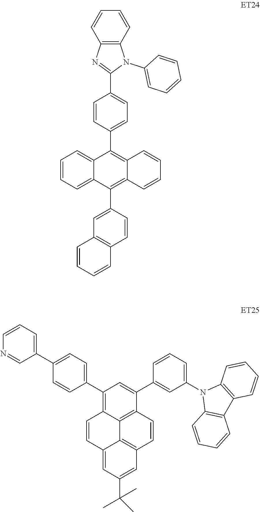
C1=CC=CC2=C1N=C(C1=CC=C(C3=C4C(=C(C5=CC6=C(C=C5)C=CC=C6)C5=CC=CC=C53)C=CC=C4)C=C1)N2C1=CC=CC=C1.C12=C3C4=C(C(C5=CC(N6C7=C(C8=C6C=CC=C8)C=CC=C7)=CC=C5)=CC(C5=CC=C(C6=CC=CN=C6)C=C5)=C4C=CC3=CC(C(C)(C)C)=C1)C=C2
